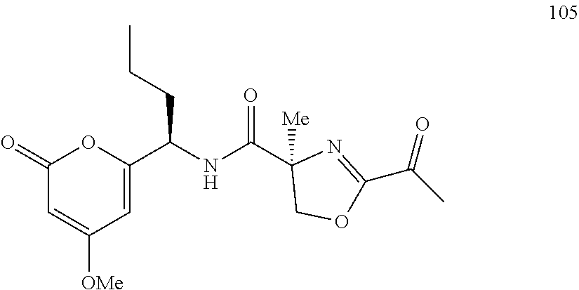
C1(=O)C=C([OMe])C=C(C(NC(C2([Me])COC(C(C)=O)=N2)=O)CCC)O1
